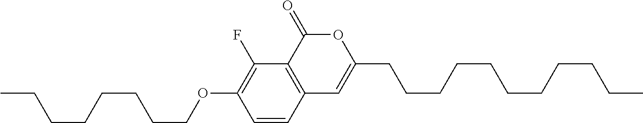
C1=CC2=C(C(F)=C1OCCCCCCCC)C(=O)OC(CCCCCCCCCCC)=C2
